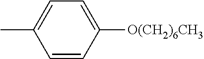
C1=CC([O(CH2)6CH3])=CC=C1C
